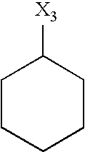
C1CCCCC1[X3]
